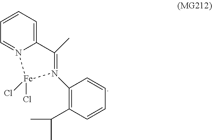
C1=CC=C2N(=C1)[Fe](Cl)(Cl)N(C1=C(C(C)C)C=CC=C1)=C2C
